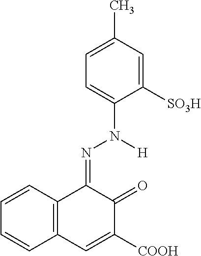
C12=C(C=CC=C1)C(=NN([H])C1=CC=C(C)C=C1[SO3H])C(=O)C([COOH])=C2
